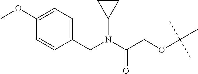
C1(CN(C(COC(C)(C)C)=O)C2CC2)=CC=C(OC)C=C1
